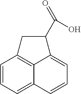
C1=CC=C2C3=C1CC(C(=O)O)C3=CC=C2
